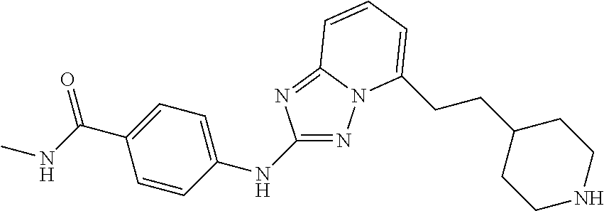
N1=C(NC2=CC=C(C(NC)=O)C=C2)N=C2N1C(CCC1CCNCC1)=CC=C2
